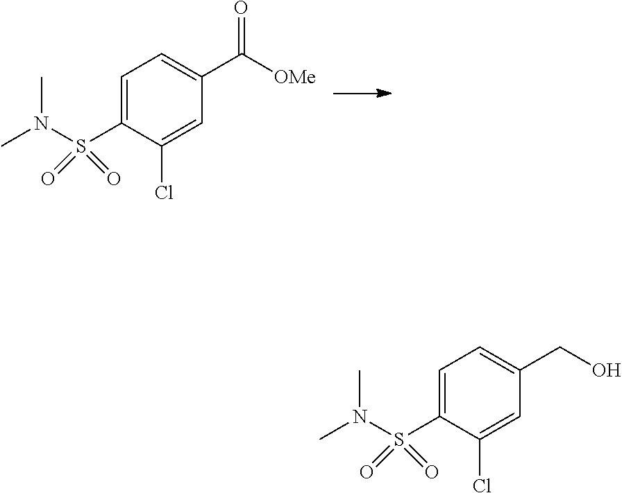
C1=C(S(=O)(=O)N(C)C)C(Cl)=CC(C([OMe])=O)=C1.C1=C(S(N(C)C)(=O)=O)C(Cl)=CC(CO)=C1
